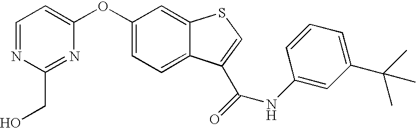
C1=NC(CO)=NC(OC2=CC=C3C(=C2)SC=C3C(=O)NC2=CC(C(C)(C)C)=CC=C2)=C1
